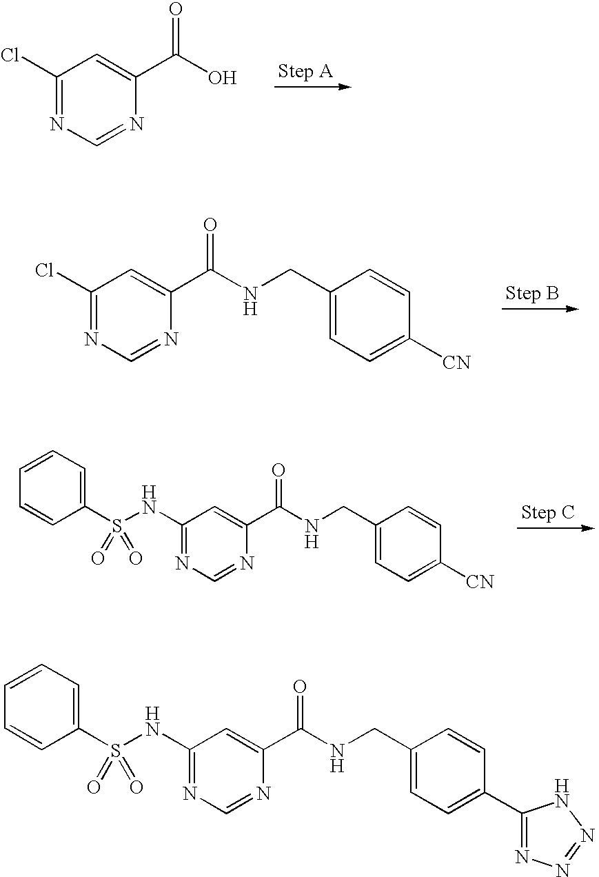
C1(Cl)=NC=NC(C(O)=O)=C1.C1(Cl)=NC=NC(C(NCC2=CC=C([CN])C=C2)=O)=C1.C1(NS(C2=CC=CC=C2)(=O)=O)=NC=NC(C(NCC2=CC=C([CN])C=C2)=O)=C1.C1(NS(C2=CC=CC=C2)(=O)=O)=NC=NC(C(NCC2=CC=C(C3=NN=NN3)C=C2)=O)=C1
